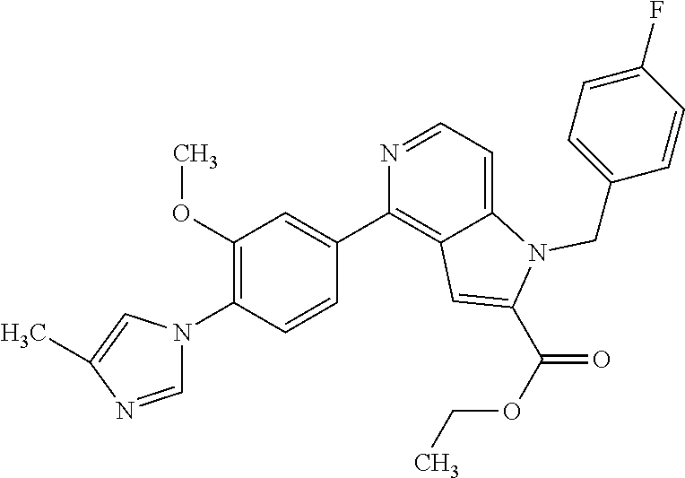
N1=CC=C2C(=C1C1=CC(OC)=C(N3C=NC(C)=C3)C=C1)C=C(C(OCC)=O)N2CC1=CC=C(F)C=C1
